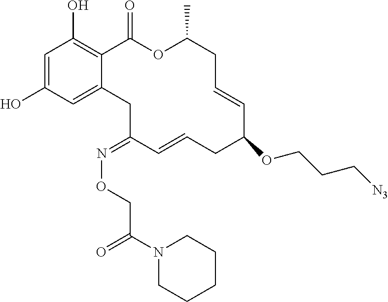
C1=C(O)C=C2C(=C1O)C(=O)OC(C)CC=CC(OCCC[N3])CC=CC(=NOCC(N1CCCCC1)=O)C2
